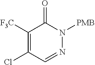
C1([F3C])=C(Cl)C=NN([PMB])C1=O
